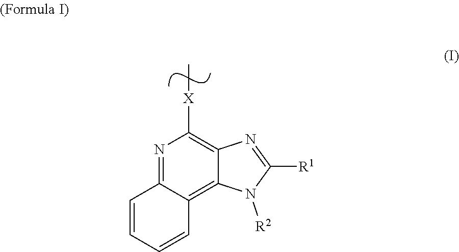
C1=CC=CC2=C3C(=C([X]C)N=C12)N=C([R1])N3[R2]
